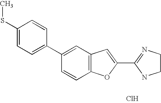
C1(C2=NCCN2)=CC2=C(O1)C=CC(C1=CC=C(SC)C=C1)=C2.Cl
